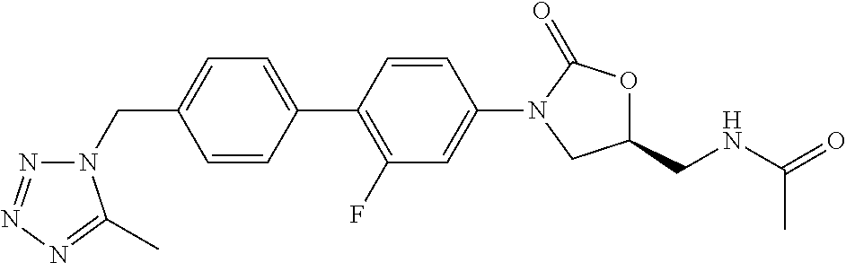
C1(CN2N=NN=C2C)=CC=C(C2=C(F)C=C(N3C(=O)OC(CNC(C)=O)C3)C=C2)C=C1
